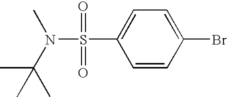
C1=CC(Br)=CC=C1S(N(C(C)(C)C)C)(=O)=O
